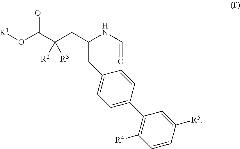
[R1]OC(C(CC(NC=O)CC1=CC=C(C2=C([R4])C=CC([R5])=C2)C=C1)([R2])[R3])=O
